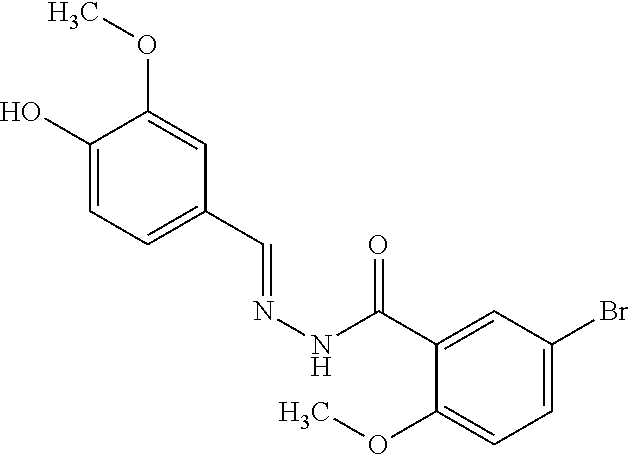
C1(O)=CC=C(C=NNC(C2=CC(Br)=CC=C2OC)=O)C=C1OC
